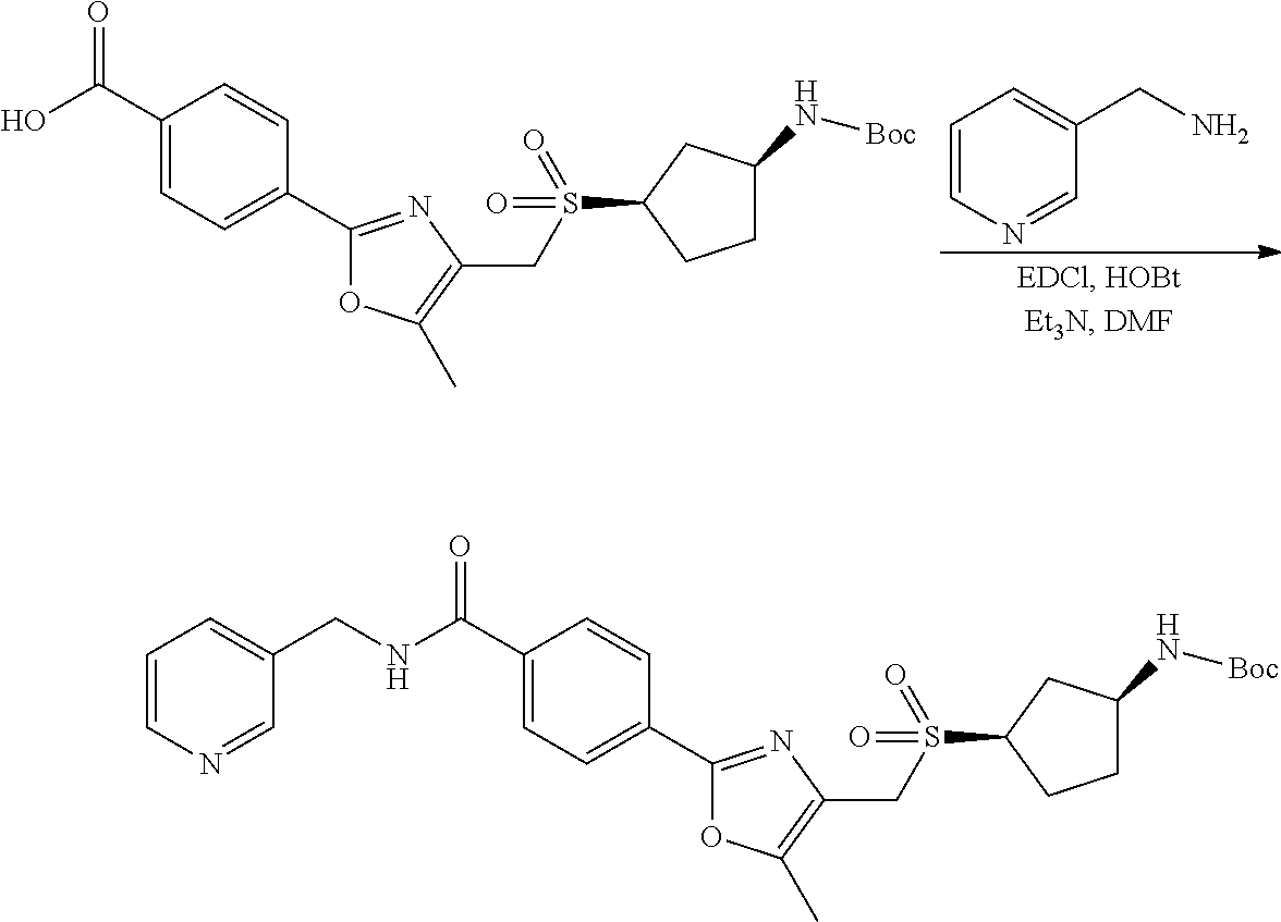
C1=CN=CC(CN)=C1.OC(C1=CC=C(C2=NC(CS(C3CCC(N[Boc])C3)(=O)=O)=C(C)O2)C=C1)=O.N(C(C1=CC=C(C2=NC(CS(C3CCC(N[Boc])C3)(=O)=O)=C(C)O2)C=C1)=O)CC1=CC=CN=C1
